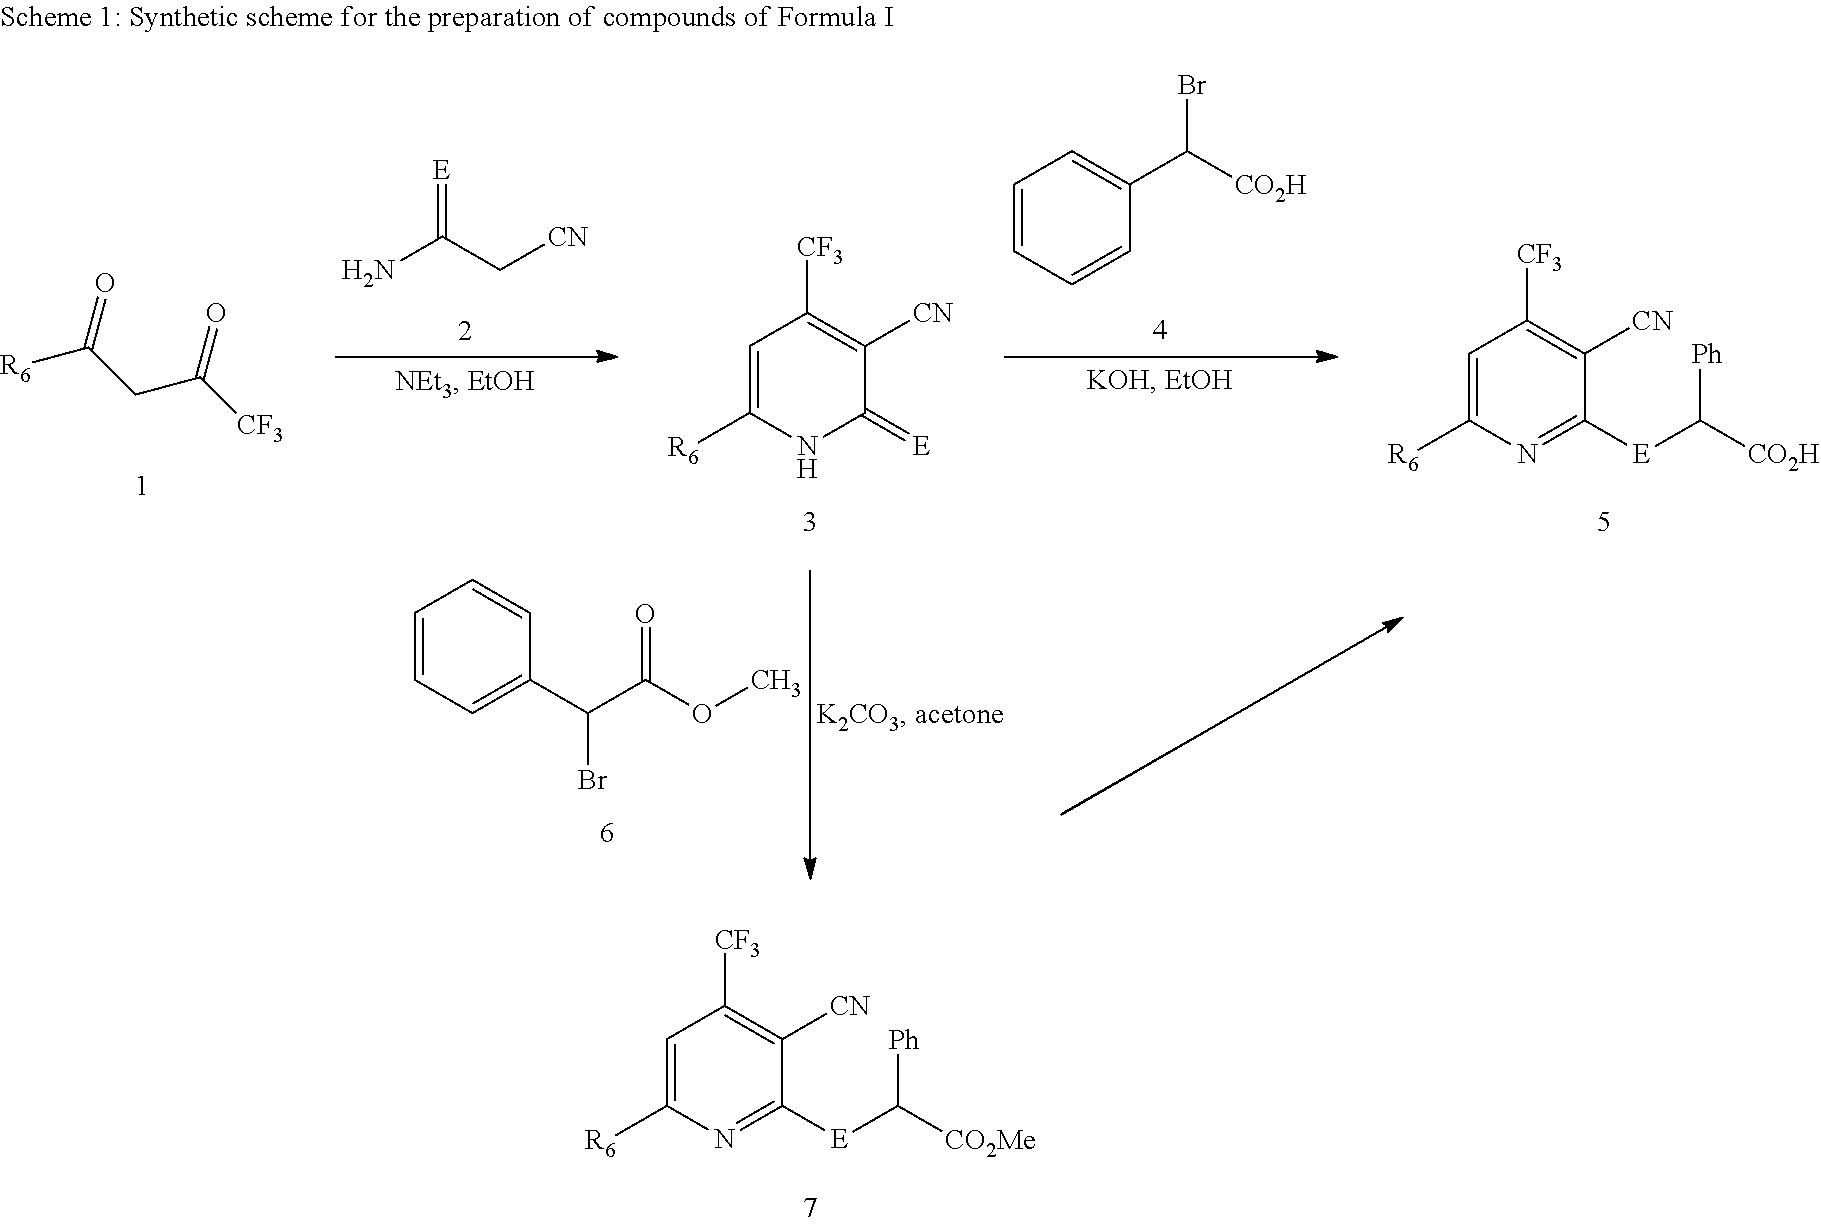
[R6]C(CC([CF3])=O)=O.NC(C[CN])=[E].C1=C([R6])NC(=[E])C([CN])=C1[CF3].C1(C([CO2H])Br)=CC=CC=C1.C1=C([R6])N=C([E]C([CO2H])[Ph])C([CN])=C1[CF3].C1=CC=C(C(C(OC)=O)Br)C=C1.C1=C([R6])N=C([E]C([CO2Me])[Ph])C([CN])=C1[CF3]
